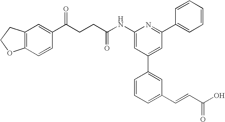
C1(NC(CCC(C2=CC3=C(C=C2)OCC3)=O)=O)=CC(C2=CC(C=CC(O)=O)=CC=C2)=CC(C2=CC=CC=C2)=N1
